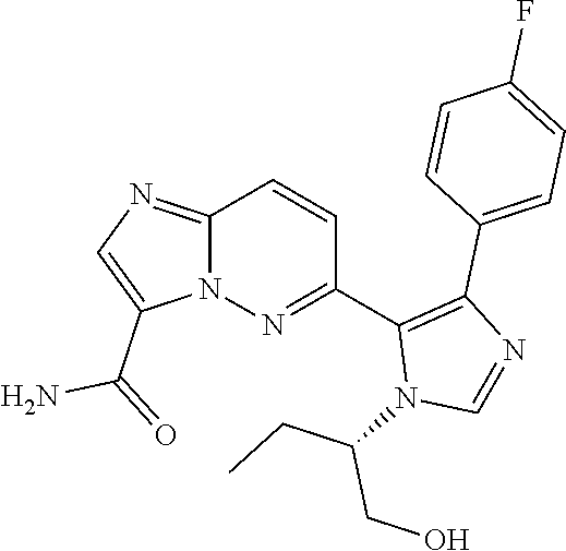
C12=NC=C(C(=O)N)N1N=C(C1=C(C3=CC=C(F)C=C3)N=CN1C(CC)CO)C=C2
